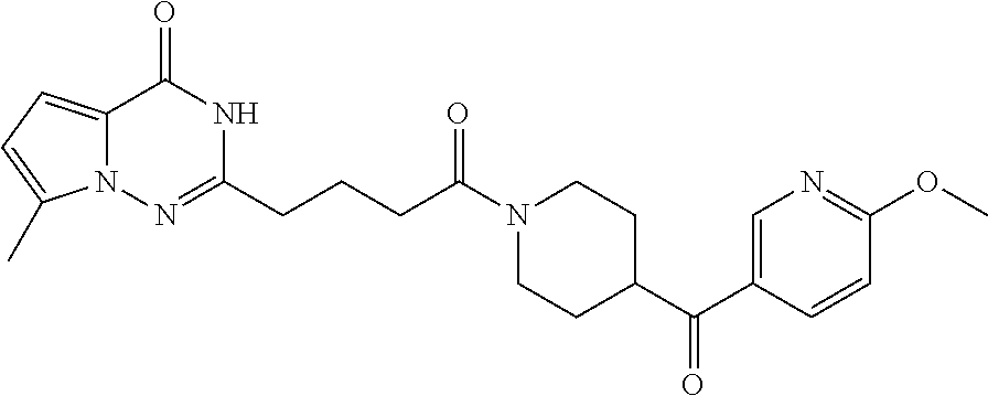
N12C(=CC=C1C)C(=O)NC(CCCC(N1CCC(C(=O)C3=CN=C(OC)C=C3)CC1)=O)=N2
